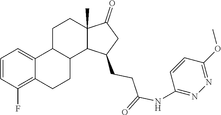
C1=CC(F)=C2C(=C1)C1C(CC2)C2C(C)(CC1)C(=O)CC2CCC(NC1=NN=C(OC)C=C1)=O
